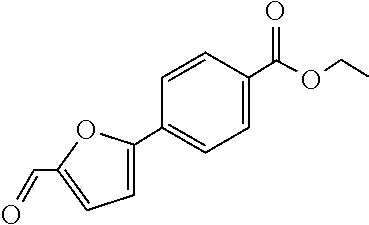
C1=C(C2=CC=C(C(OCC)=O)C=C2)OC(C=O)=C1
